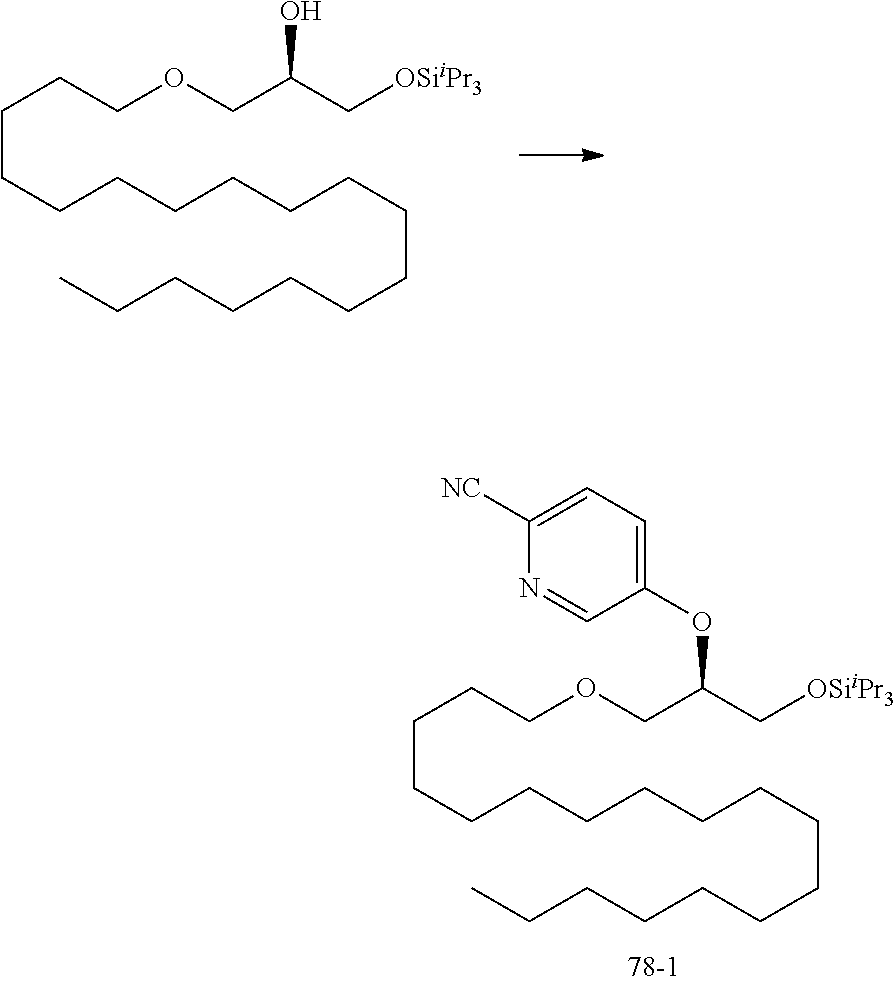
C(CCCCCCCCCCCCC)CCCCOCC(C[OSiiPr3])O.C(CCCCCCCCCCCCC)CCCCOCC(C[OSiiPr3])OC1=CC=C([NC])N=C1
